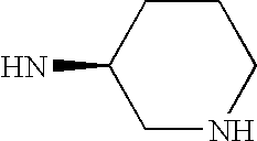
C1NCCCC1N
